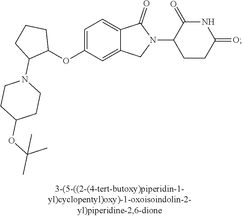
C1=C(OC2CCCC2N2CCC(OC(C)(C)C)CC2)C=C2C(=C1)C(=O)N(C1CCC(=O)NC1=O)C2
